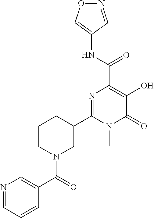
N1=CC(NC(C2=C(O)C(=O)N(C)C(C3CCCN(C(C4=CN=CC=C4)=O)C3)=N2)=O)=CO1
